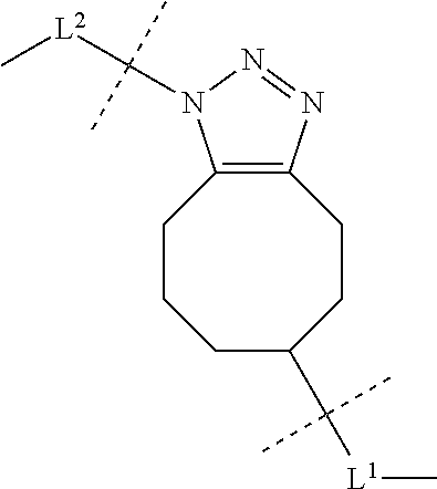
C1CC(C([L1]C)(C)C)CCCC2=C1N=NN2C([L2]C)(C)C
